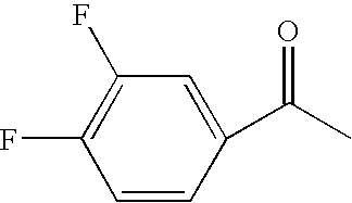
C1=CC(C(C)=O)=CC(F)=C1F
